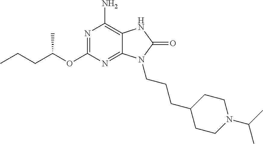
N1=C(OC(CCC)C)N=C2C(=C1N)NC(=O)N2CCCC1CCN(C(C)C)CC1
